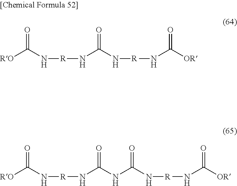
O=C(N[R]NC(N[R]NC([OR])=O)=O)[RO].O=C(N[R]NC(NC(=O)N[R]NC([OR])=O)=O)[RO]
